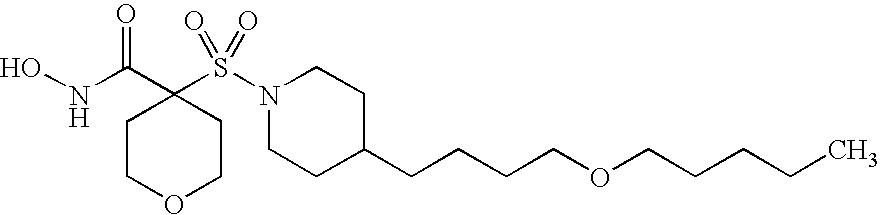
ONC(C1(S(N2CCC(CCCCOCCCCC)CC2)(=O)=O)CCOCC1)=O
